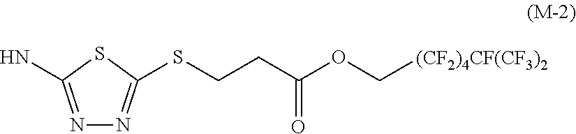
S1C(N)=NN=C1SCCC(OC[(CF2)4CF(CF3)2])=O
